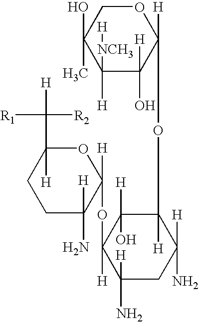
C1([NCH3][H])([H])C([H])(O)C([H])(OC2([H])C([H])(N)CC(N)([H])C([H])(OC3([H])C([H])(N)CCC([H])(C([H])([R1])[R2])O3)C2([H])O)OCC1(O)C
